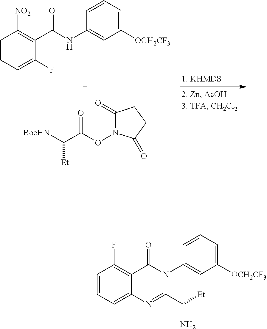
C1=CC=C(F)C(C(NC2=CC([OCH2CF3])=CC=C2)=O)=C1[NO2].C(C(ON1C(=O)CCC1=O)=O)([BocHN])[Et].C1=CC=C2C(=C1F)C(=O)N(C1=CC([OCH2CF3])=CC=C1)C(C([Et])N)=N2
